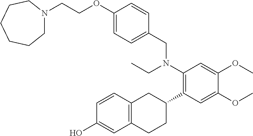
C(COC1=CC=C(CN(C2=C(C3CC4=C(CC3)C=C(O)C=C4)C=C(OC)C(OC)=C2)CC)C=C1)N1CCCCCC1
